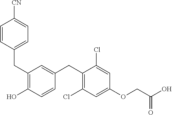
C(C1=C(O)C=CC(CC2=C(Cl)C=C(OCC(O)=O)C=C2Cl)=C1)C1=CC=C([CN])C=C1
